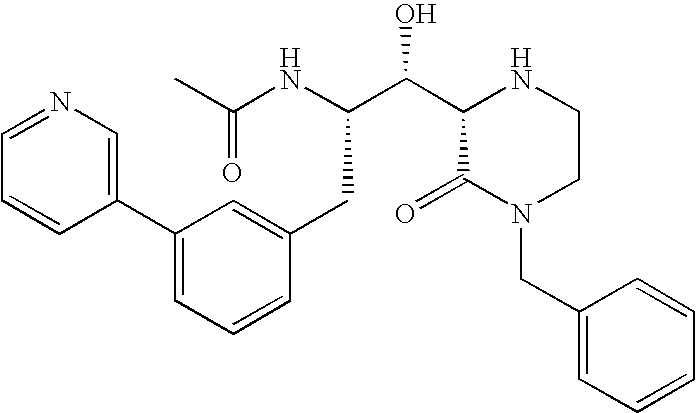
C(NC(CC1=CC(C2=CN=CC=C2)=CC=C1)C(C1C(=O)N(CC2=CC=CC=C2)CCN1)O)(=O)C
